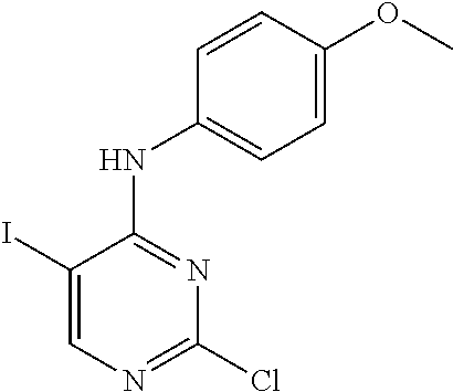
C1(I)=CN=C(Cl)N=C1NC1=CC=C(OC)C=C1
